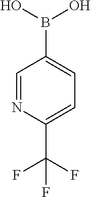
OB(O)C1=CC=C(C(F)(F)F)N=C1
